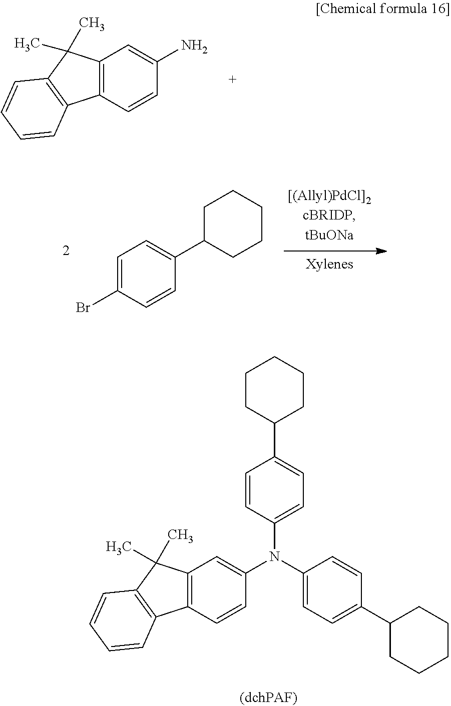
C12=C(C(C)(C)C3=C1C=CC=C3)C=C(N)C=C2.C1=C(Br)C=CC(C2CCCCC2)=C1.C12=C(C=CC(N(C3=CC=C(C4CCCCC4)C=C3)C3=CC=C(C4CCCCC4)C=C3)=C1)C1=C(C2(C)C)C=CC=C1
